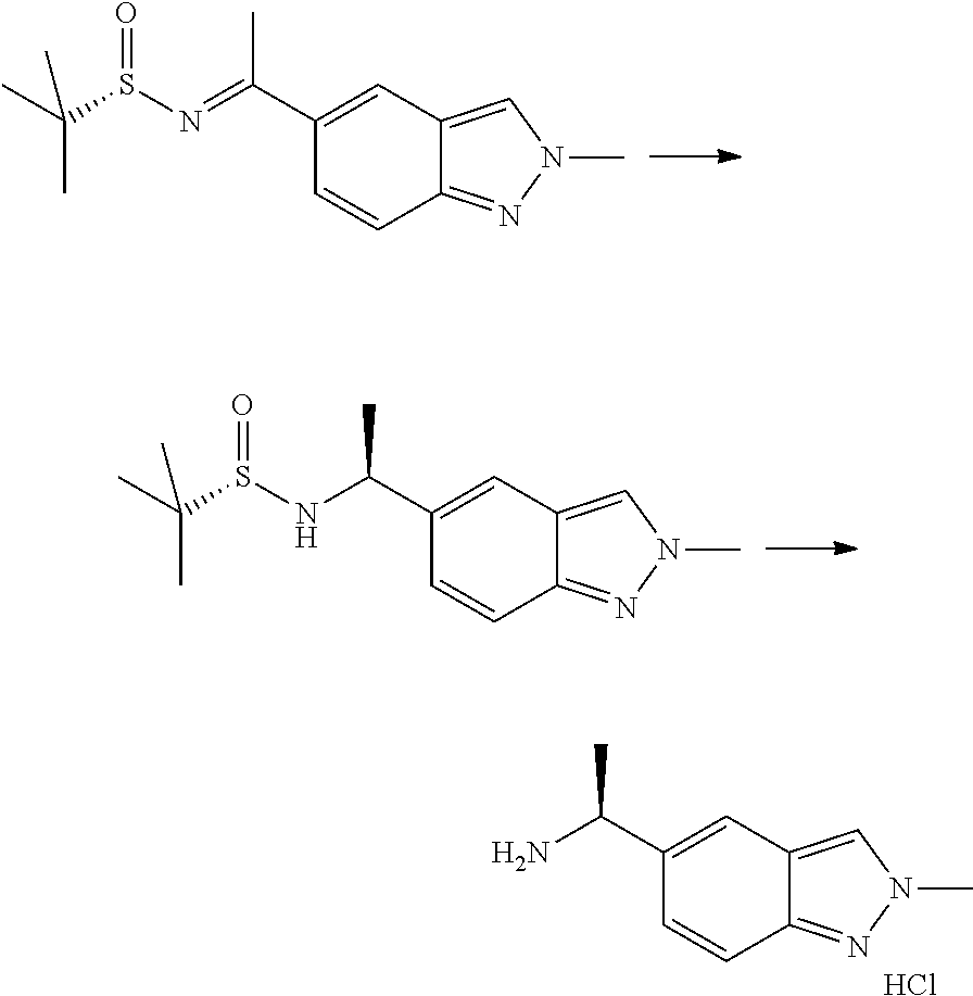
CC(S(=O)N=C(C)C1=CC2=CN(C)N=C2C=C1)(C)C.CC(S(=O)NC(C)C1=CC2=CN(C)N=C2C=C1)(C)C.NC(C)C1=CC2=CN(C)N=C2C=C1.Cl
